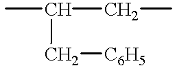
CC(CC)C[C6H5]
